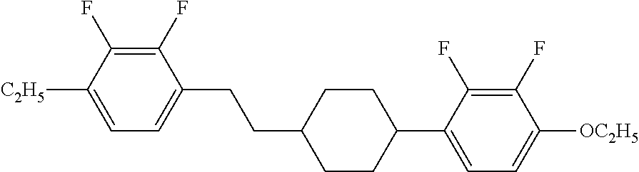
C1(F)=C(F)C([C2H5])=CC=C1CCC1CCC(C2=CC=C([OC2H5])C(F)=C2F)CC1
